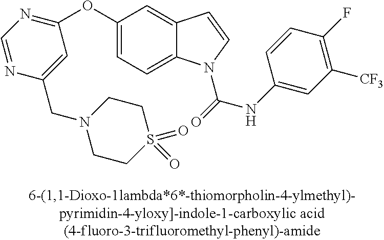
C1(OC2=NC=NC(CN3CCS(=O)(=O)CC3)=C2)=CC=C2C(=C1)C=CN2C(NC1=CC([CF3])=C(F)C=C1)=O
